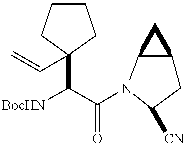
[BocHN]C(C(N1C2C(CC1[CN])C2)=O)C1(C=C)CCCC1
